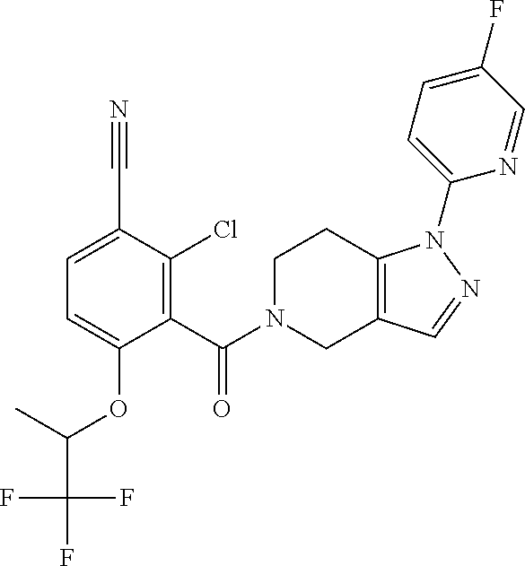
C12=C(CN(C(=O)C3=C(Cl)C(C#N)=CC=C3OC(C(F)(F)F)C)CC1)C=NN2C1=CC=C(F)C=N1
